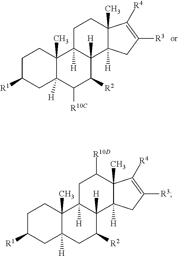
C1C([R1])CC2([H])C(C)(C1)C1([H])C([H])(C([R2])C2[R10C])C2([H])C(C)(CC1)C([R4])=C([R3])C2.C1C([R1])CC2([H])C(C)(C1)C1([H])C([H])(C([R2])C2)C2([H])C(C)(C([R10D])C1)C([R4])=C([R3])C2
